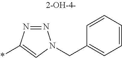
N1=NC(*)=CN1CC1=CC=CC=C1
